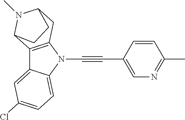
C12=C(N(C#CC3=CN=C(C)C=C3)C3=CC=C(Cl)C=C13)CC1N(C)C2CC1
